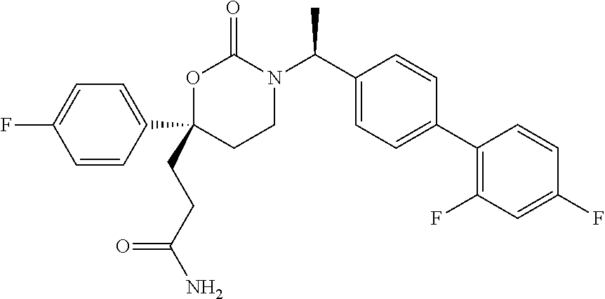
C1(C2=C(F)C=C(F)C=C2)=CC=C(C(N2C(=O)OC(C3=CC=C(F)C=C3)(CCC(N)=O)CC2)C)C=C1
